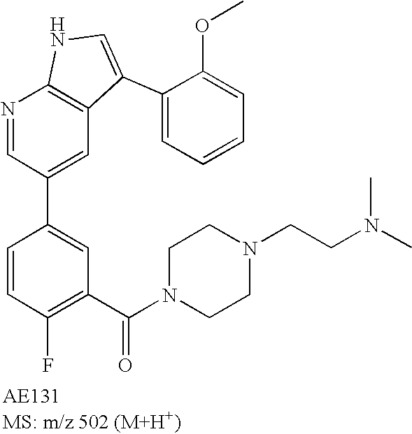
N1=CC(C2=CC(C(N3CCN(CCN(C)C)CC3)=O)=C(F)C=C2)=CC2=C1NC=C2C1=CC=CC=C1OC
